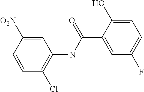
C1=C(C(=O)NC2=C(Cl)C=CC([O2N])=C2)C(O)=CC=C1F
